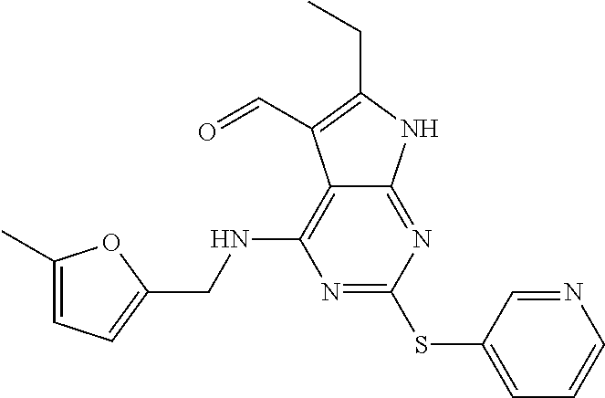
N1=C(SC2=CC=CN=C2)N=C2C(=C1NCC1=CC=C(C)O1)C(C=O)=C(CC)N2
